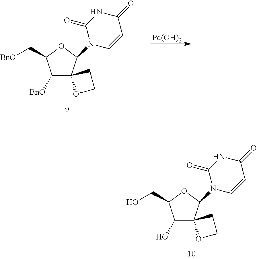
C1(O)C(CO)OC(N2C=CC(=O)NC2=O)C12CCO2.[Pd(OH)2].C1([BnO])C(C[BnO])OC(N2C=CC(=O)NC2=O)C12CCO2
